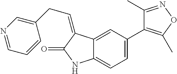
C12=CC=C(C3=C(C)ON=C3C)C=C1C(=CCC1=CN=CC=C1)C(=O)N2
